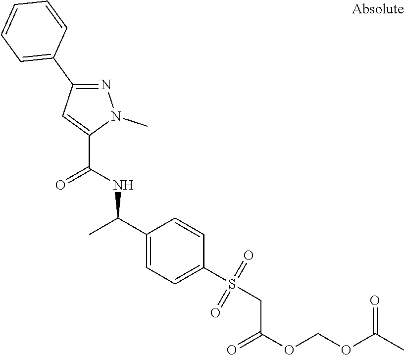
N1=C(C2=CC=CC=C2)C=C(C(=O)NC(C)C2=CC=C(S(CC(OCOC(C)=O)=O)(=O)=O)C=C2)N1C
